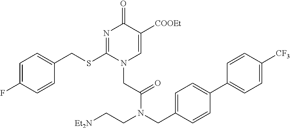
C1=C(F)C=CC(CSC2=NC(=O)C([COOEt])=CN2CC(=O)N(CC2=CC=C(C3=CC=C([CF3])C=C3)C=C2)CC[Et2N])=C1
